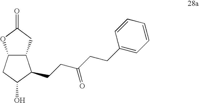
C12C(CC(=O)O1)C(CCC(CCC1=CC=CC=C1)=O)C(O)C2
